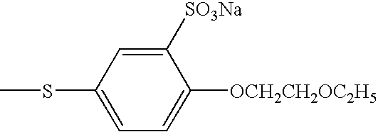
C1([SO3Na])=CC(SC)=CC=C1[OCH2CH2OC2H5]
